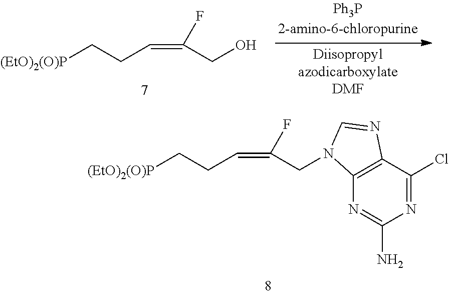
[(EtO)2(O)P]CCC=C(CO)F.[(EtO)2(O)P]CCC=C(CN1C2=C(C(Cl)=NC(N)=N2)N=C1)F
